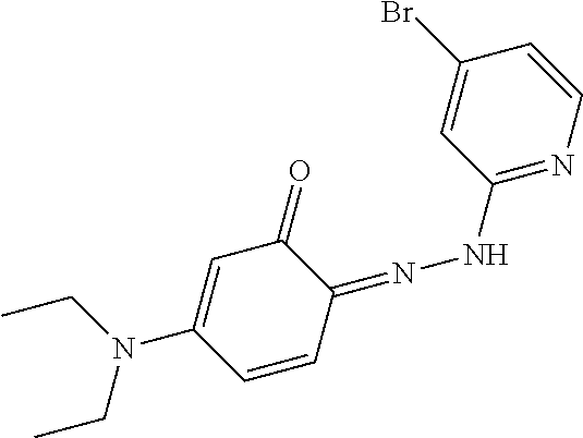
C1=CN=C(NN=C2C=CC(N(CC)CC)=CC2=O)C=C1Br
